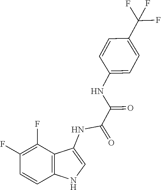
C1(C(F)(F)F)=CC=C(NC(=O)C(NC2=CNC3=C2C(F)=C(F)C=C3)=O)C=C1
